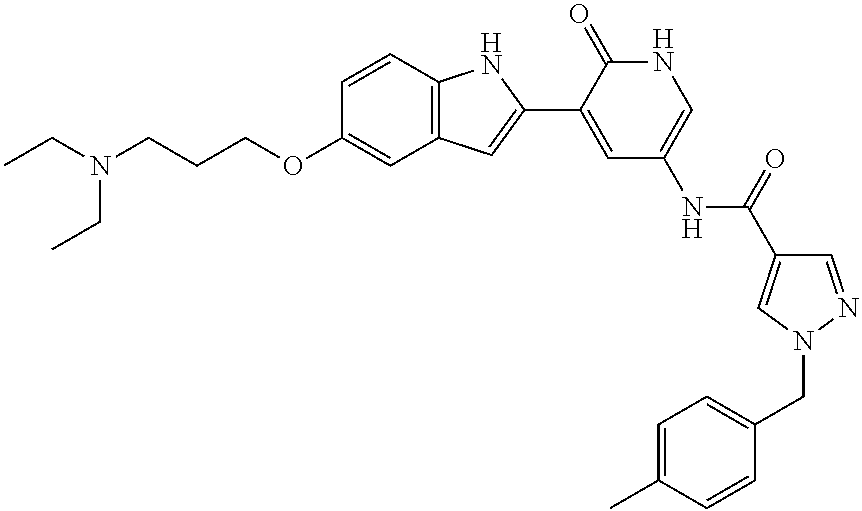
C(N(CC)CCCOC1=CC2=C(C=C1)NC(C1=CC(NC(=O)C3=CN(CC4=CC=C(C)C=C4)N=C3)=CNC1=O)=C2)C
